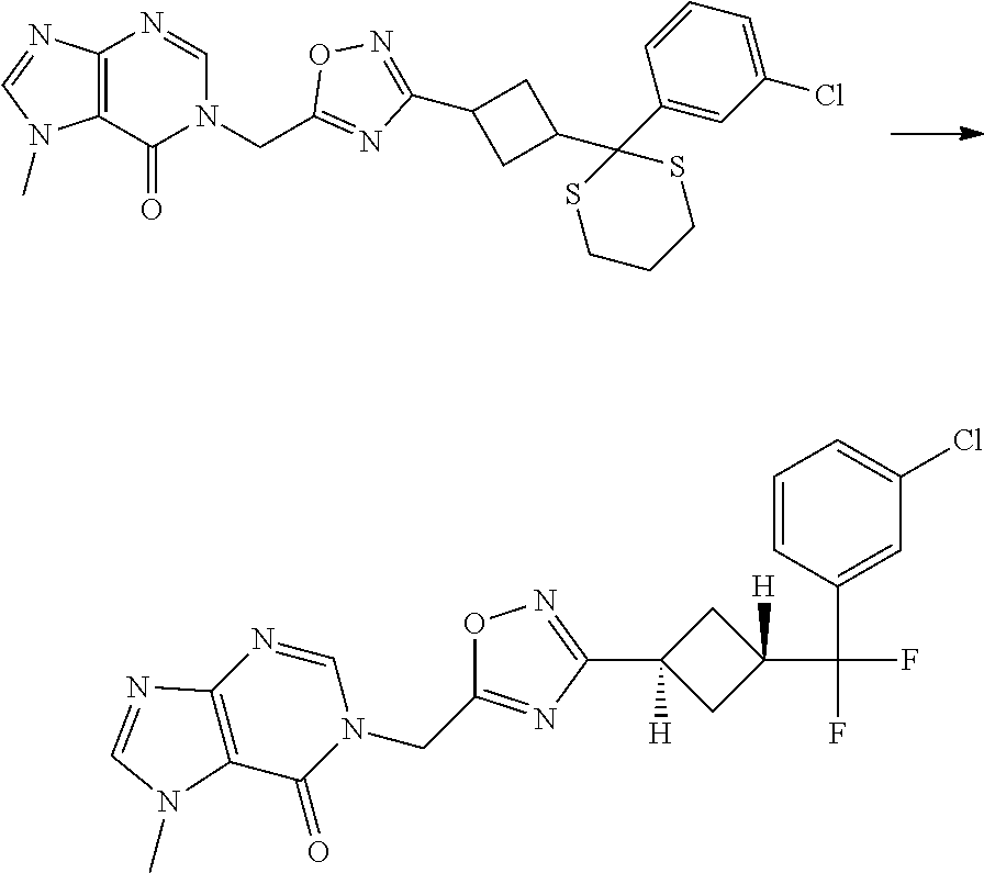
C1(C2=NOC(CN3C=NC4=C(C3=O)N(C)C=N4)=N2)CC(C2(C3=CC(Cl)=CC=C3)SCCCS2)C1.C1(C2=NOC(CN3C=NC4=C(C3=O)N(C)C=N4)=N2)([H])CC(C(F)(C2=CC(Cl)=CC=C2)F)([H])C1
